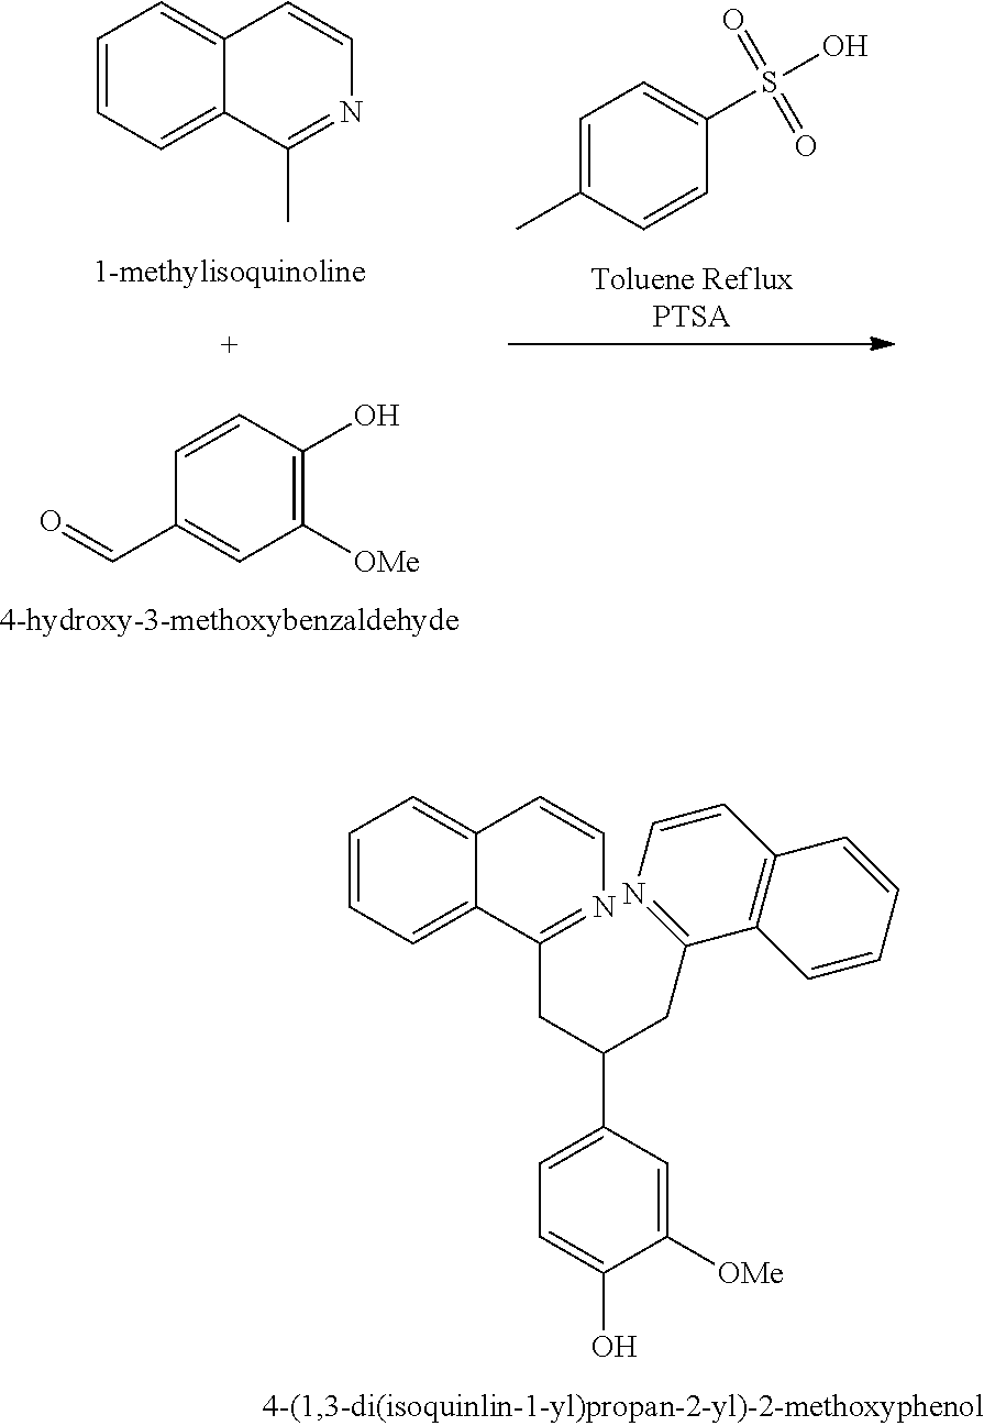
C1=CC=C2C(=C1)C=CN=C2C.C1=CC(O)=C([OMe])C=C1C=O.C1=C(C)C=CC(S(O)(=O)=O)=C1.C1([OMe])=CC(C(CC2=NC=CC3=CC=CC=C23)CC2=NC=CC3=C2C=CC=C3)=CC=C1O
